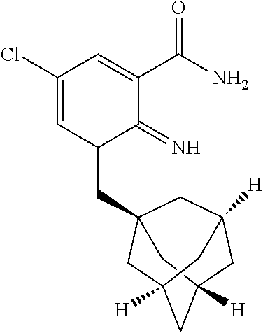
C1(Cl)=CC(CC23CC4([H])CC([H])(CC([H])(C2)C4)C3)C(=N)C(C(N)=O)=C1
